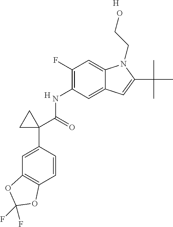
C1(NC(C2(C3=CC4=C(C=C3)OC(F)(F)O4)CC2)=O)=C(F)C=C2C(=C1)C=C(C(C)(C)C)N2CCO.[H].[H]
